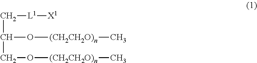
C(C(O[(CH2CH2O)n]C)CO[(CH2CH2O)n]C)[L1][X1]
